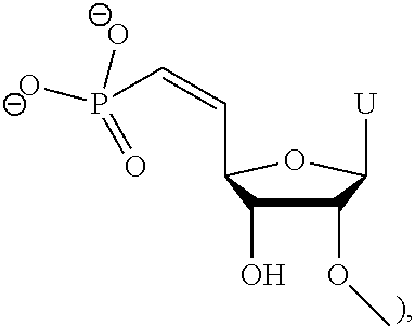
C1(OC)C(O)C(C=CP([O-])([O-])=O)OC1[U]
